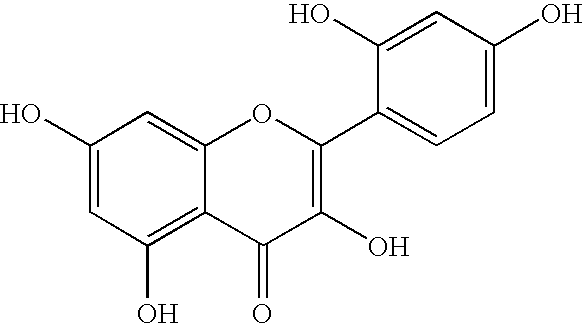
C1(O)=CC(O)=C2C(=C1)OC(C1=CC=C(O)C=C1O)=C(O)C2=O
